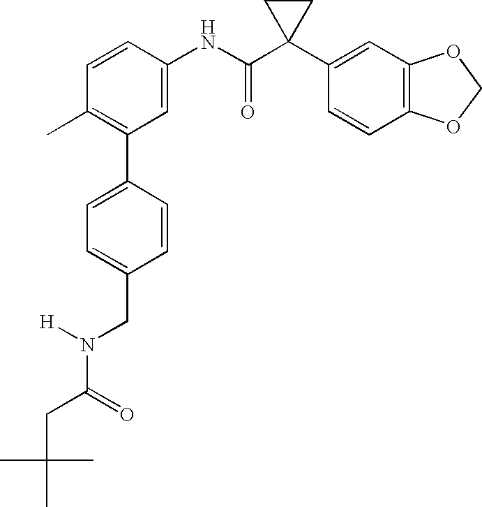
C1(NC(C2(C3=CC4=C(C=C3)OCO4)CC2)=O)=CC(C2=CC=C(CN(C(CC(C)(C)C)=O)[H])C=C2)=C(C)C=C1
